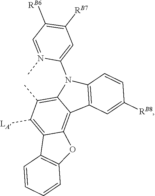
C12=C(C)C([LA])=C3C(=C1C1=C(N2C2=CC([RB7])=C([RB6])C=N2C)C=CC([RB8])=C1)OC1=C3C=CC=C1
